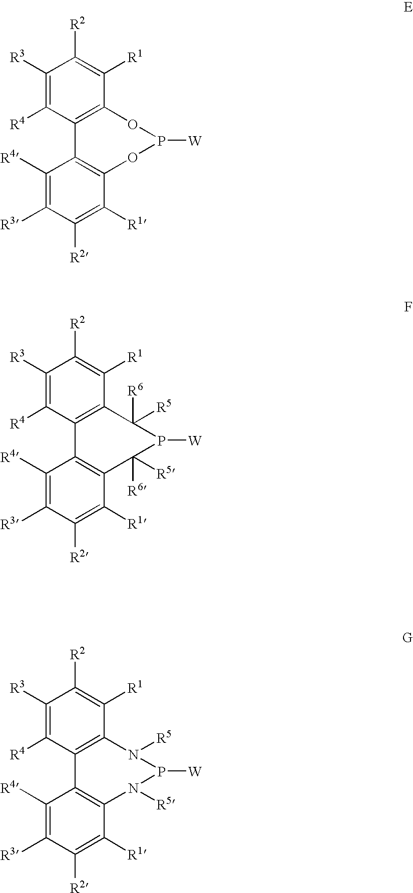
[R3]C1=C([R4])C2=C(C([R1])=C1[R2])C([R6])([R5])P([W])C([R6])([R5])C1=C2C([R4])=C([R3])C([R2])=C1[R1].[R3]C1=C([R4])C2=C(C([R1])=C1[R2])N([R5])P([W])N([R5])C1=C2C([R4])=C([R3])C([R2])=C1[R1].C1([R4])=C([R3])C([R2])=C([R1])C2=C1C1=C(C([R1])=C([R2])C([R3])=C1[R4])OP([W])O2
